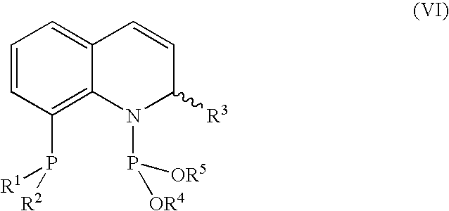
C1=CC(P([R1])[R2])=C2C(=C1)C=CC([R3])N2P([OR4])[OR5]
